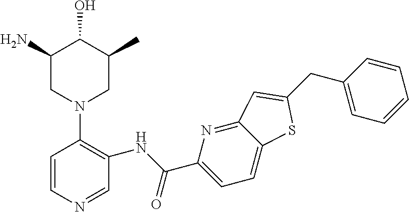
C1=CN=CC(NC(C2=CC=C3C(=N2)C=C(CC2=CC=CC=C2)S3)=O)=C1N1CC(C)C(O)C(N)C1
